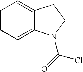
C1=CC=C2C(=C1)CCN2C(=O)Cl
